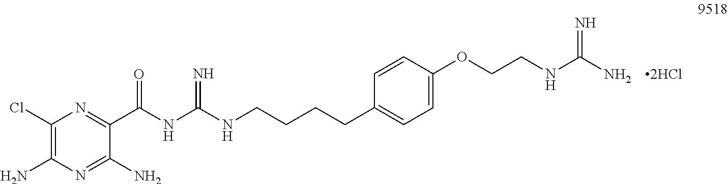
C1(Cl)=C(N)N=C(N)C(C(NC(=N)NCCCCC2=CC=C(OCCNC(=N)N)C=C2)=O)=N1.[2HCl]
